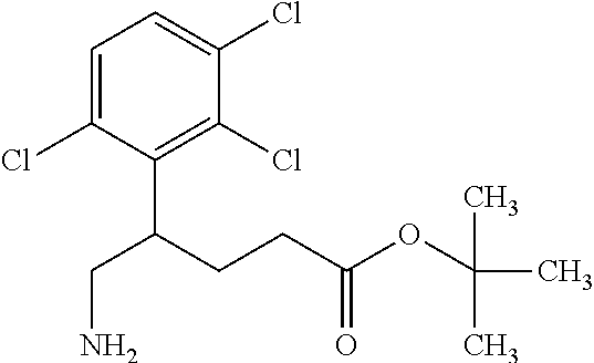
C1(Cl)=C(C(CCC(OC(C)(C)C)=O)CN)C(Cl)=CC=C1Cl
